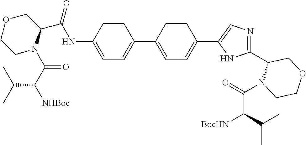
C(NC1=CC=C(C2=CC=C(C3=CN=C(C4N(C(C([BocHN])C(C)C)=O)CCOC4)N3)C=C2)C=C1)(=O)C1N(C(C([NHBoc])C(C)C)=O)CCOC1
